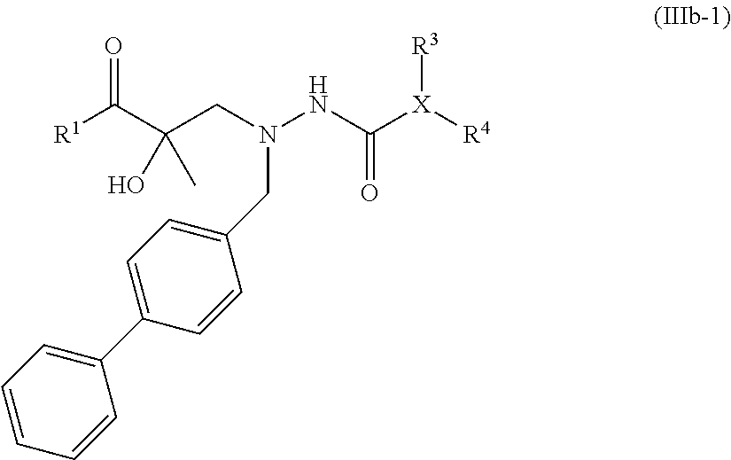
[R1]C(C(CN(NC([X]([R4])[R3])=O)CC1=CC=C(C2=CC=CC=C2)C=C1)(C)O)=O
